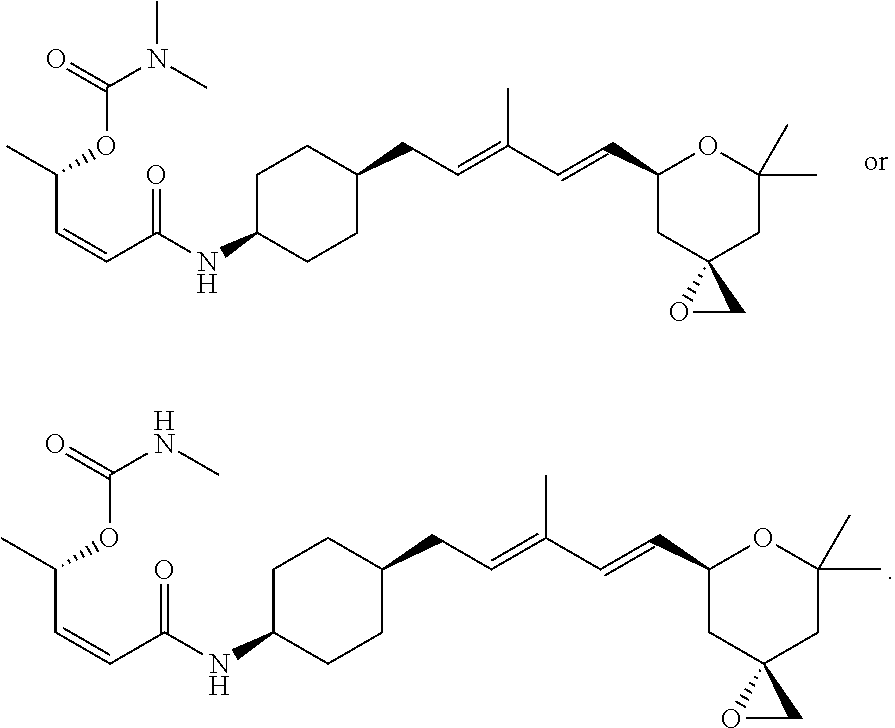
O=C(N(C)C)OC(C=CC(NC1CCC(CC=C(C=CC2CC3(CC(C)(C)O2)OC3)C)CC1)=O)C.O=C(OC(C=CC(NC1CCC(CC=C(C=CC2CC3(CC(C)(C)O2)OC3)C)CC1)=O)C)NC
